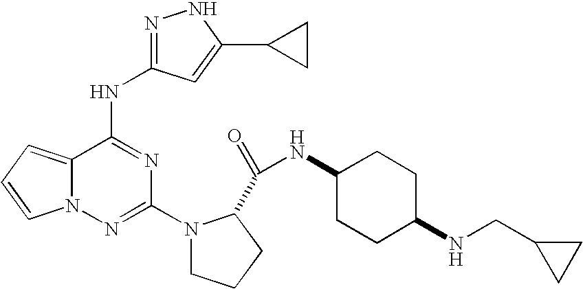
C12=CC=CN1N=C(N1CCCC1C(=O)NC1CCC(NCC3CC3)CC1)N=C2NC1=NNC(C2CC2)=C1
